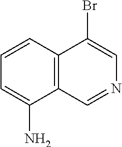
C1=CC2=C(C(N)=C1)C=NC=C2Br
